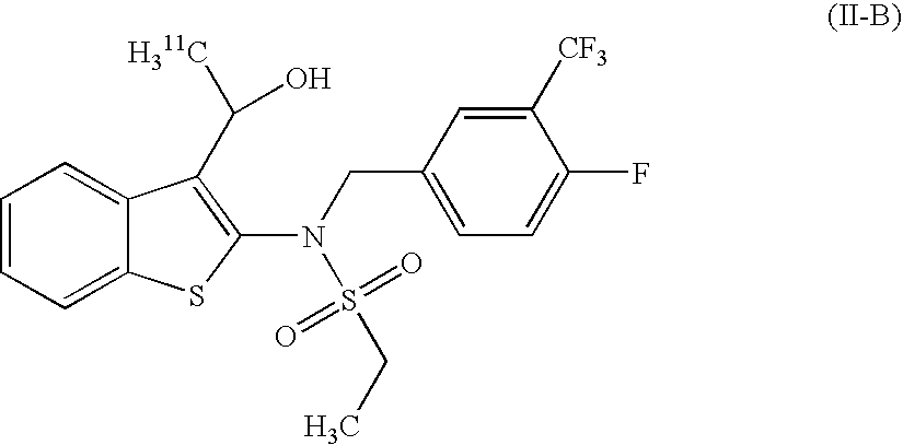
C1=CC=C2C(=C1)C(C([H311C])O)=C(N(S(CC)(=O)=O)CC1=CC=C(F)C([CF3])=C1)S2
